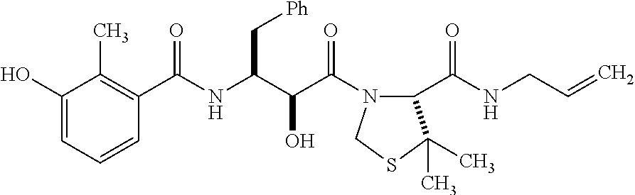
C1(O)=CC=CC(C(NC(C(C(=O)N2C(C(NCC=C)=O)C(C)(C)SC2)O)C[Ph])=O)=C1C
